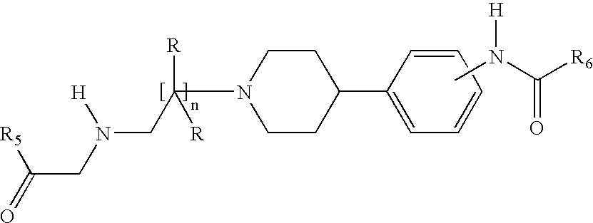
CN([H])C([R6])=O.[R5]C(=O)CN([H])CC(N1CCC(C2=CC=CC=C2)CC1)([R])[R]
